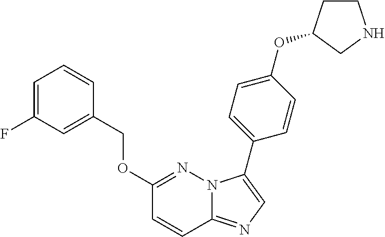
C1(OCC2=CC(F)=CC=C2)=NN2C(=NC=C2C2=CC=C(OC3CCNC3)C=C2)C=C1
